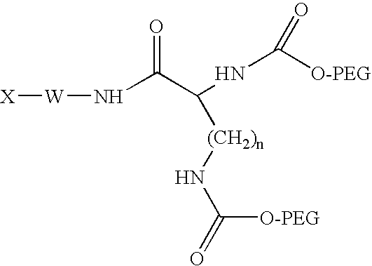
[X][W]NC(=O)C(NC([O-PEG])=O)[(CH2)n]NC([O-PEG])=O
